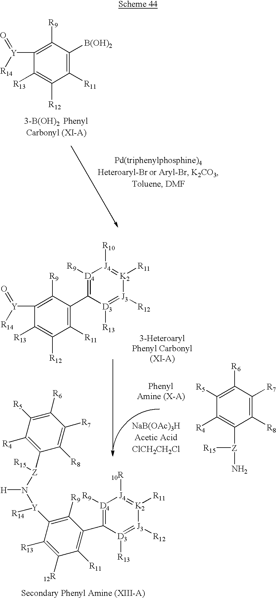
C1([R13])=C([R12])C([R11])=C([B(OH)2])C([R9])=C1[Y]([R14])=O.C1([R13])=C([R12])C([R11])=C(C2=[D4]([R9])[J4]([R10])=[K2]([R11])[J3]([R12])=[D3]2[R13])C([R9])=C1[Y]([R14])=O.C1([R5])=C([R6])C([R7])=C([R8])C([Z](N)[R15])=C1[R4].C1(C2=C([R11])C([12R])=C([R13])C([Y](N([Z](C3=C([R4])C([R5])=C([R6])C([R7])=C3[R8])[R15])[H])[R14])=C2[R9])=[D4]([R9])[J4]([10R])=[K2]([R11])[J3]([R12])=[D3]1[R13]
